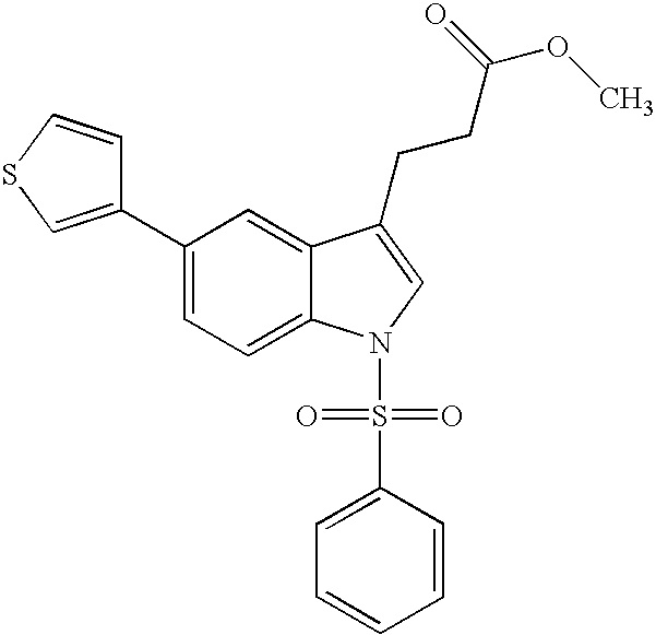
C12=CC(C3=CSC=C3)=CC=C1N(S(=O)(=O)C1=CC=CC=C1)C=C2CCC(=O)OC
